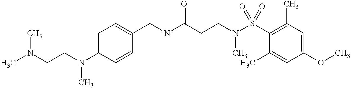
C(NC(CCN(S(C1=C(C)C=C(OC)C=C1C)(=O)=O)C)=O)C1=CC=C(N(CCN(C)C)C)C=C1
